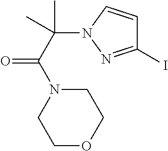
C1(I)=NN(C(C(N2CCOCC2)=O)(C)C)C=C1
